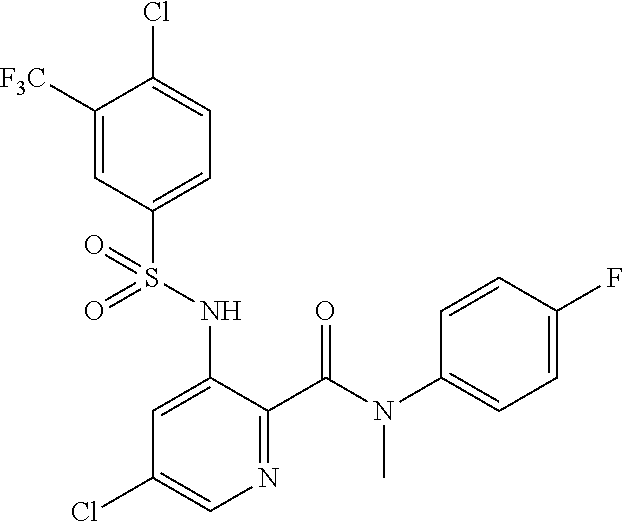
C1([F3C])=CC(S(NC2=CC(Cl)=CN=C2C(N(C2=CC=C(F)C=C2)C)=O)(=O)=O)=CC=C1Cl
